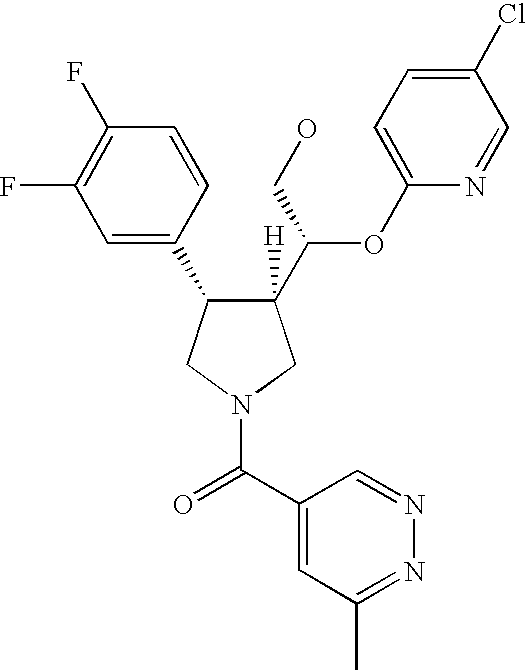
C1([H])(C(CO)OC2=CC=C(Cl)C=N2)C(C2=CC(F)=C(F)C=C2)CN(C(=O)C2=CC(C)=NN=C2)C1
